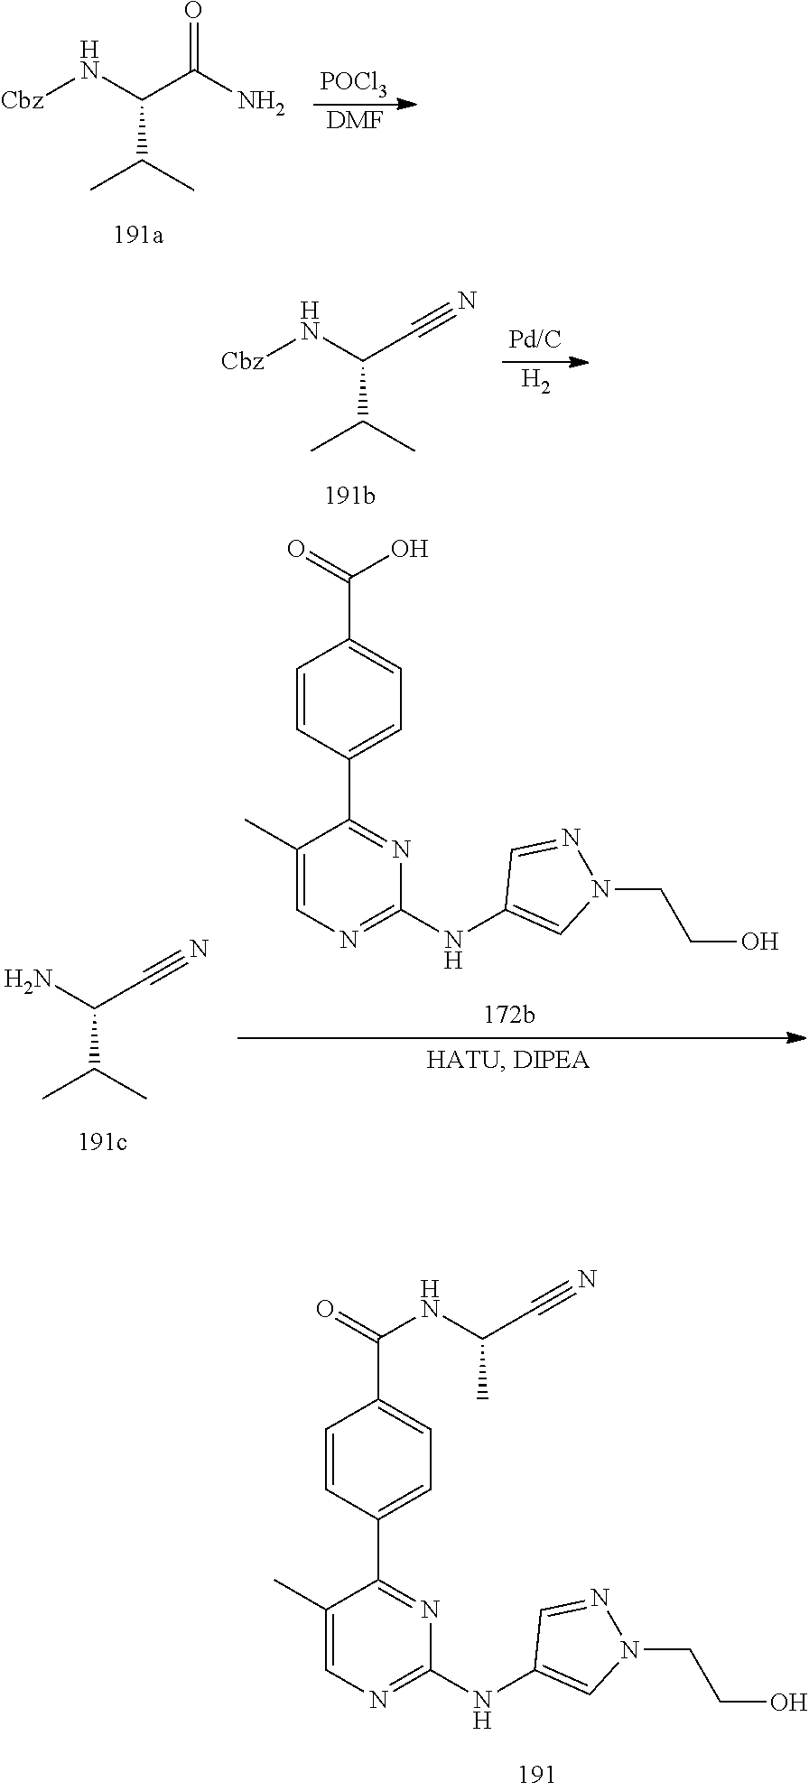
[Cbz]NC(C(N)=O)C(C)C.[POCl3].[DMF].[Cbz]NC(C#N)C(C)C.[H2].C1=CC(C2=NC(NC3=CN(CCO)N=C3)=NC=C2C)=CC=C1C(=O)NC(C)C#N.NC(C#N)C(C)C.C1=CC(C2=NC(NC3=CN(CCO)N=C3)=NC=C2C)=CC=C1C(=O)O
